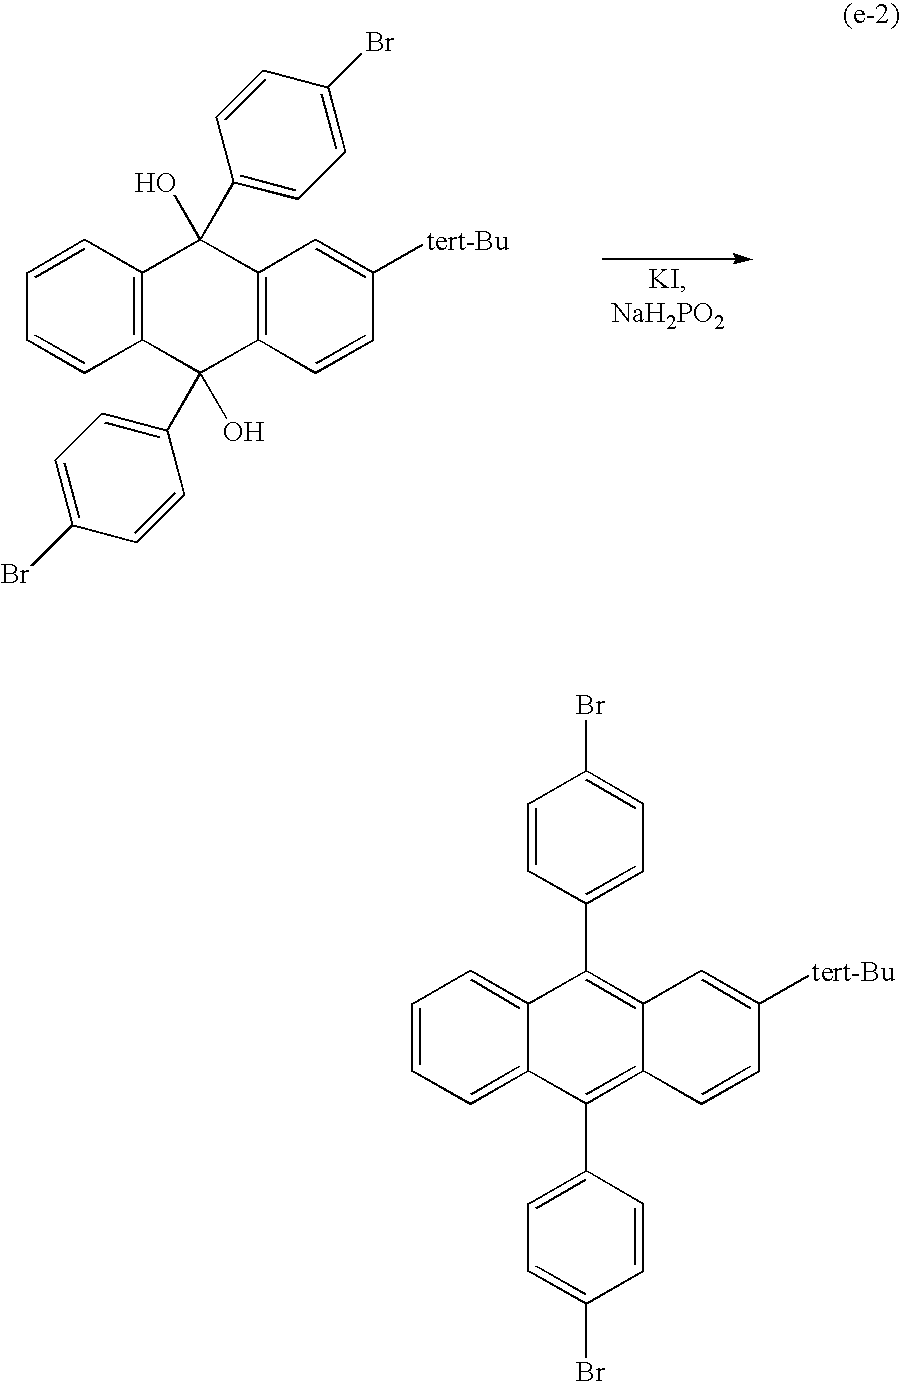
C12=C(C(O)(C3=CC=C(Br)C=C3)C3=C(C1(O)C1=CC=C(Br)C=C1)C=C([tert-Bu])C=C3)C=CC=C2.C1=CC=C2C(=C1)C(C1=CC=C(Br)C=C1)=C1C(=C2C2=CC=C(Br)C=C2)C=CC([tert-Bu])=C1
